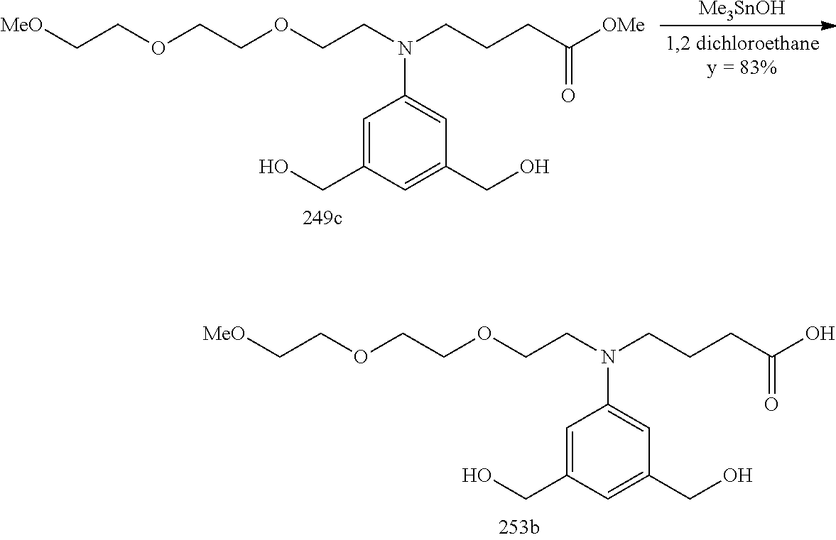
C(COCCOCCN(CCCC(O)=O)C1=CC(CO)=CC(CO)=C1)[MeO].C(COCCOCCN(CCCC([OMe])=O)C1=CC(CO)=CC(CO)=C1)[MeO].[Me3SnOH]
